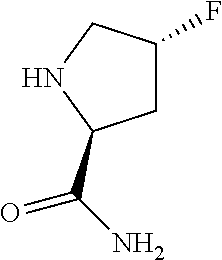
C1C(F)CNC1C(N)=O
